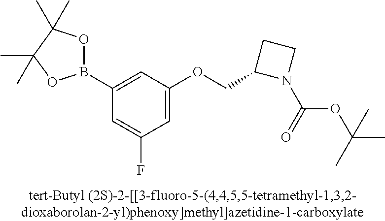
C1(B2OC(C)(C)C(C)(C)O2)=CC(OCC2N(C(=O)OC(C)(C)C)CC2)=CC(F)=C1
